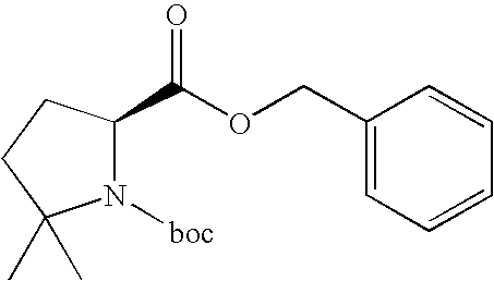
N1([boc])C(C(OCC2=CC=CC=C2)=O)CCC1(C)C
